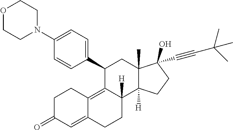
C1(C2=CC=C(N3CCOCC3)C=C2)C2=C3C(=CC(=O)CC3)CCC2([H])C2([H])C(C)(C1)C(C#CC(C)(C)C)(O)CC2
